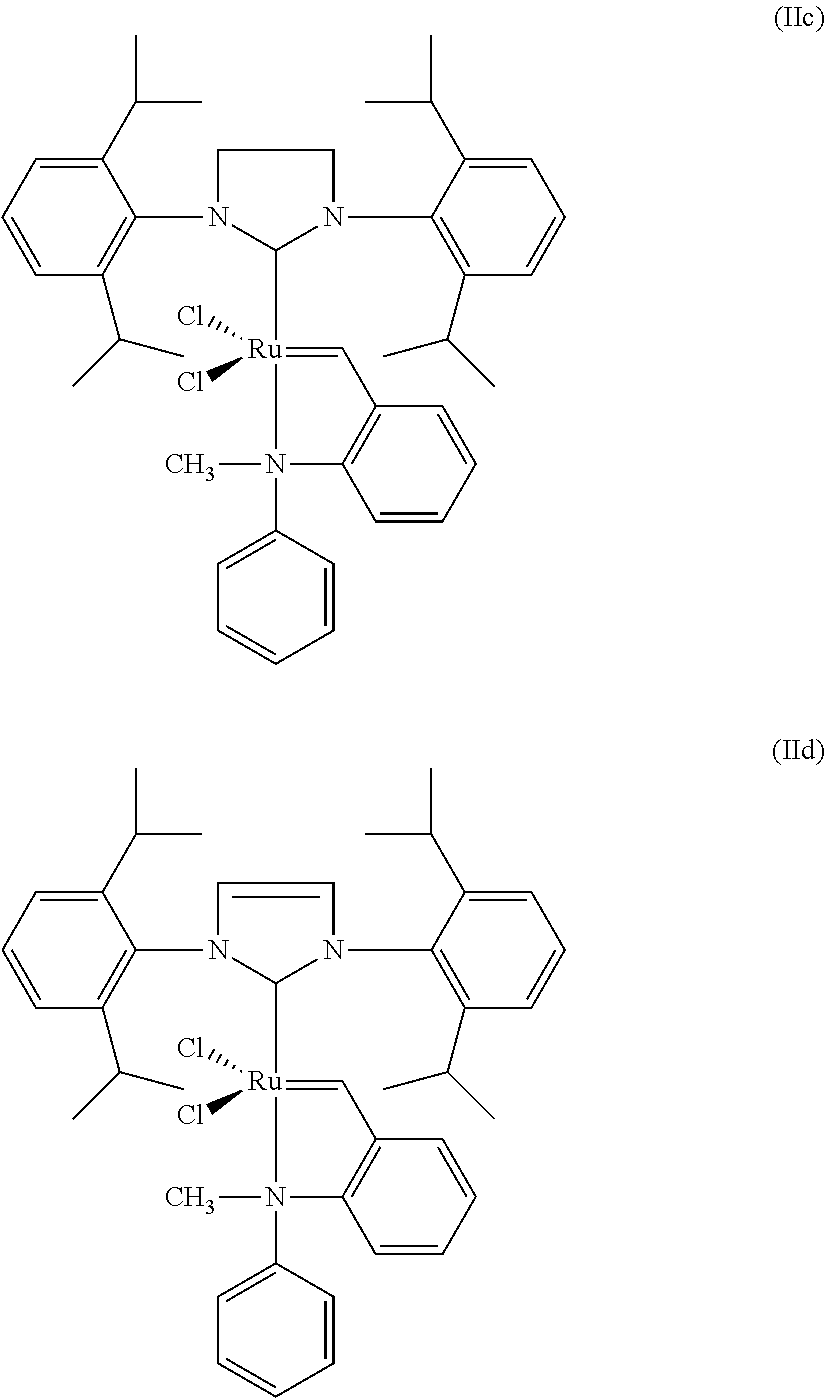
C1(N2C([Ru]3(Cl)(Cl)=CC4=C(C=CC=C4)N3(C)C3=CC=CC=C3)N(C3=C(C(C)C)C=CC=C3C(C)C)CC2)=C(C(C)C)C=CC=C1C(C)C.C1(N2C([Ru]3(Cl)(Cl)=CC4=C(C=CC=C4)N3(C)C3=CC=CC=C3)N(C3=C(C(C)C)C=CC=C3C(C)C)C=C2)=C(C(C)C)C=CC=C1C(C)C
